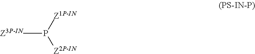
[Z3P-IN]P([Z1P-IN])[Z2P-IN]
